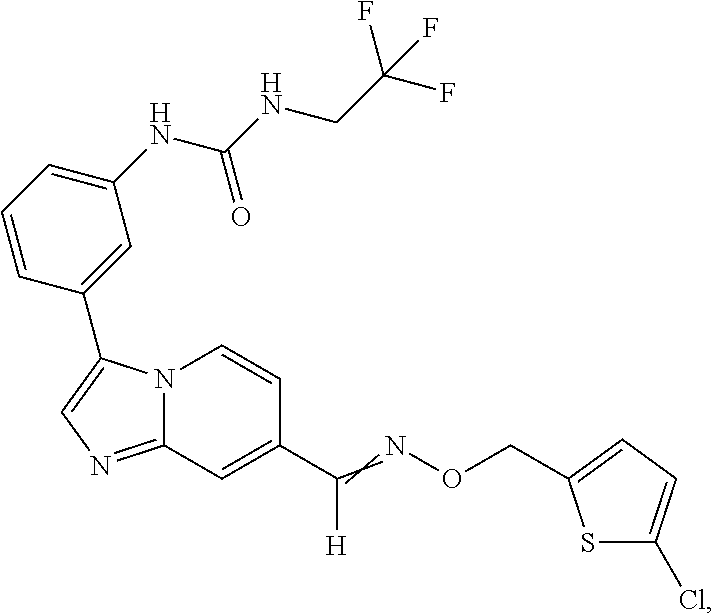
N12C(=NC=C1C1=CC(NC(NCC(F)(F)F)=O)=CC=C1)C=C(C(=NOCC1=CC=C(Cl)S1)[H])C=C2
